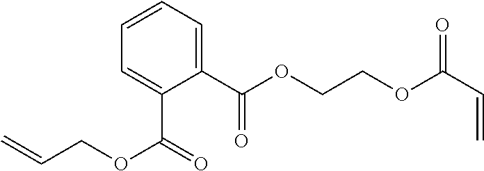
C1(C(OCCOC(C=C)=O)=O)=CC=CC=C1C(=O)OCC=C
